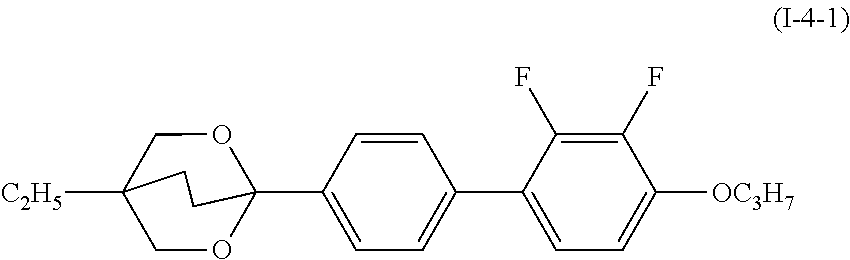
C1OC2(C3=CC=C(C4=CC=C([OC3H7])C(F)=C4F)C=C3)OCC1([C2H5])CC2
